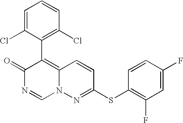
C1(=O)N=CN2C(=C1C1=C(Cl)C=CC=C1Cl)C=CC(SC1=C(F)C=C(F)C=C1)=N2
